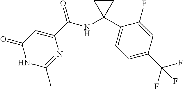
C1(=O)NC(C)=NC(C(=O)NC2(C3=CC=C(C(F)(F)F)C=C3F)CC2)=C1
